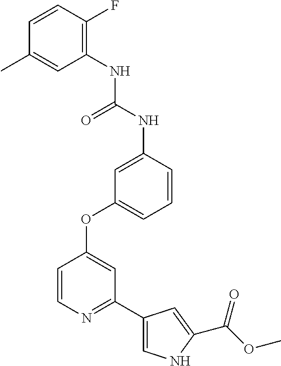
C1(NC(NC2=CC(OC3=CC(C4=CNC(C(OC)=O)=C4)=NC=C3)=CC=C2)=O)=C(F)C=CC(C)=C1
